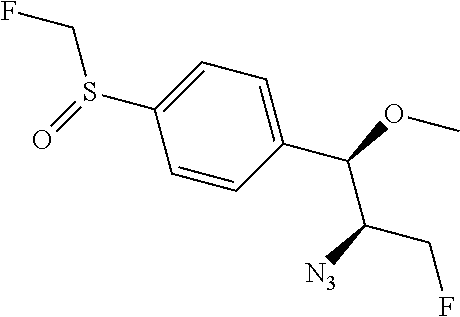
S(C1=CC=C(C(OC)C([N3])CF)C=C1)(=O)CF
